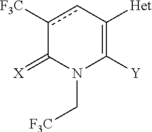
c1([CF3])cC([Het])=C([Y])N(C[CF3])C1=[X]
